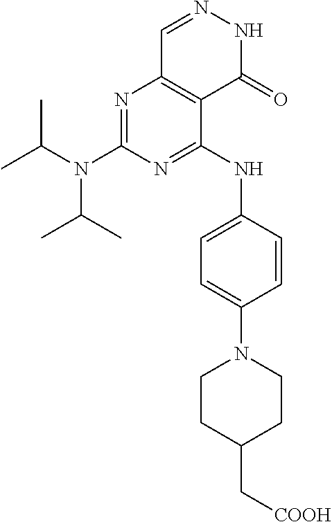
N1=C(N(C(C)C)C(C)C)N=C(NC2=CC=C(N3CCC(C[COOH])CC3)C=C2)C2=C1C=NNC2=O
